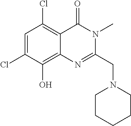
C1=C(Cl)C(O)=C2C(=C1Cl)C(=O)N(C)C(CN1CCCCC1)=N2
